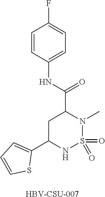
C1C(C2=CC=CS2)NS(=O)(=O)N(C)C1C(=O)NC1=CC=C(F)C=C1.[HBV-CSU-007]
